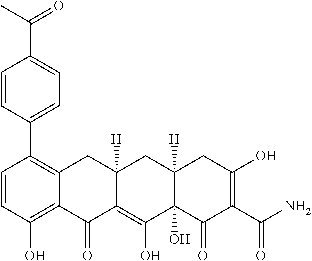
C1=CC(O)=C2C(=C1C1=CC=C(C(C)=O)C=C1)CC1([H])C(=C(O)C3(O)C([H])(C1)CC(O)=C(C(N)=O)C3=O)C2=O
